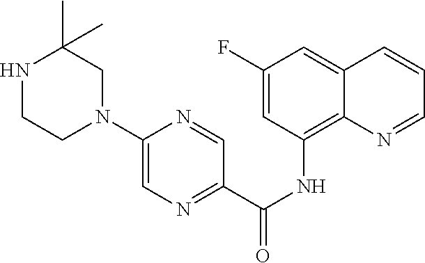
C1(F)=CC(NC(C2=NC=C(N3CC(C)(C)NCC3)N=C2)=O)=C2C(=C1)C=CC=N2
